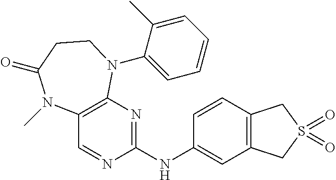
C1(NC2=CC3=C(C=C2)CS(=O)(=O)C3)=NC2=C(C=N1)N(C)C(=O)CCN2C1=CC=CC=C1C
